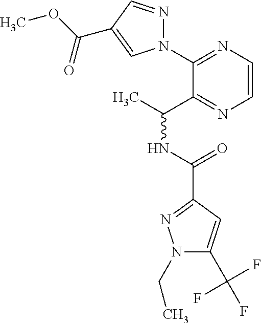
N1(C2=NC=CN=C2C(C)NC(C2=NN(CC)C(C(F)(F)F)=C2)=O)N=CC(C(OC)=O)=C1
